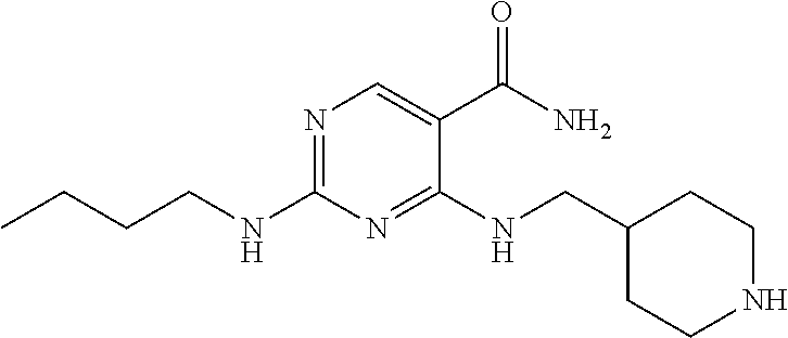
N1=C(NCCCC)N=C(NCC2CCNCC2)C(C(N)=O)=C1
